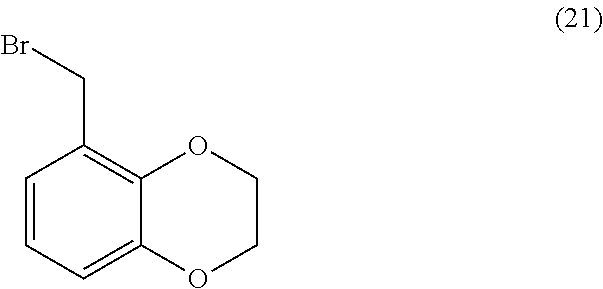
C1=CC=C2C(=C1CBr)OCCO2
